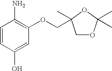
C1=CC(O)=CC(OCC2(C)COC(C)(C)O2)=C1N
